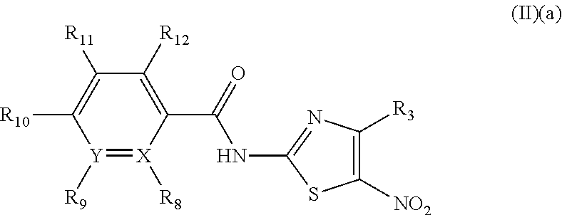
[Y]1([R9])=[X]([R8])C(C(=O)NC2=NC([R3])=C([NO2])S2)=C([R12])C([R11])=C1[R10]
